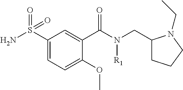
C1(C(=O)N([R1])CC2CCCN2CC)=CC(S(N)(=O)=O)=CC=C1OC
